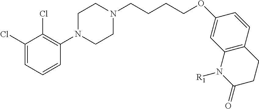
N1(CCCCOC2=CC3=C(C=C2)CCC(=O)N3[R1])CCN(C2=C(Cl)C(Cl)=CC=C2)CC1
